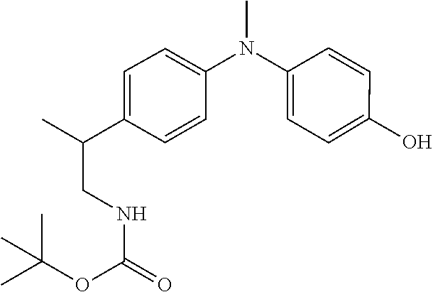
N(C)(C1=CC=C(O)C=C1)C1=CC=C(C(CNC(OC(C)(C)C)=O)C)C=C1
